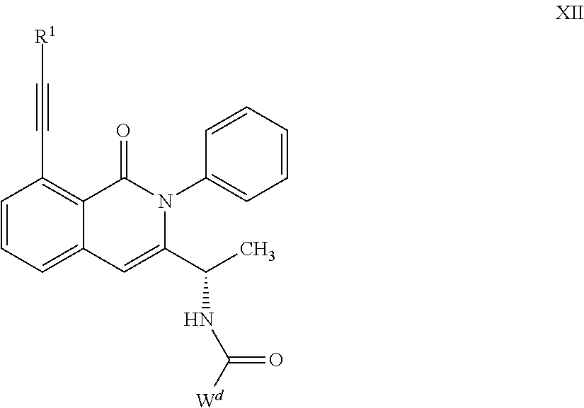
C1=CC=C2C(=C1C#C[R1])C(=O)N(C1=CC=CC=C1)C(C(C)NC([Wd])=O)=C2
